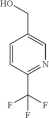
C1=CC(C(F)(F)F)=NC=C1CO
